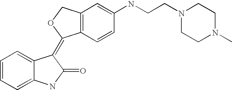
C12=C(C=C(NCCN3CCN(C)CC3)C=C1)COC2=C1C2=CC=CC=C2NC1=O
